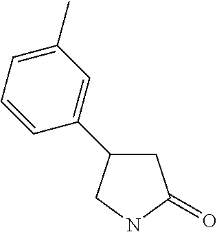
C1C(C2=CC(C)=CC=C2)CNC1=O
